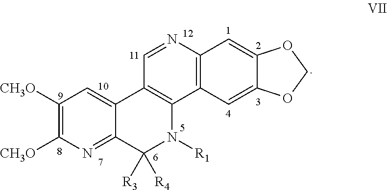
C1([CH3O])=C([CH3O])N=C2C(=C1)C1=C(N([R1])C2([R3])[R4])C2=C(N=C1)C=C1C(=C2)OCO1
